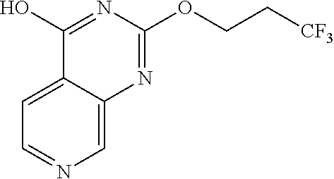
C1=NC=C2C(=C1)C(O)=NC(OCC[CF3])=N2
